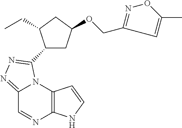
C12=NN=C(C3CC(OCC4=NOC(C)=C4)CC3CC)N1C1=C(N=C2)NC=C1
